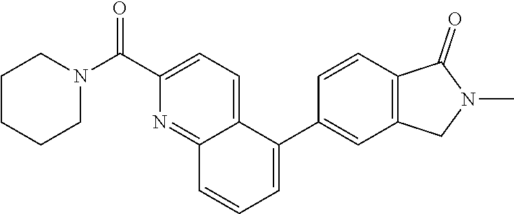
C1CCCN(C(C2=CC=C3C(=N2)C=CC=C3C2=CC3=C(C=C2)C(=O)N(C)C3)=O)C1
